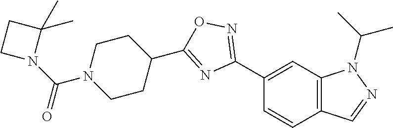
C1(C2=NOC(C3CCN(C(N4C(C)(C)CC4)=O)CC3)=N2)=CC2=C(C=C1)C=NN2C(C)C
